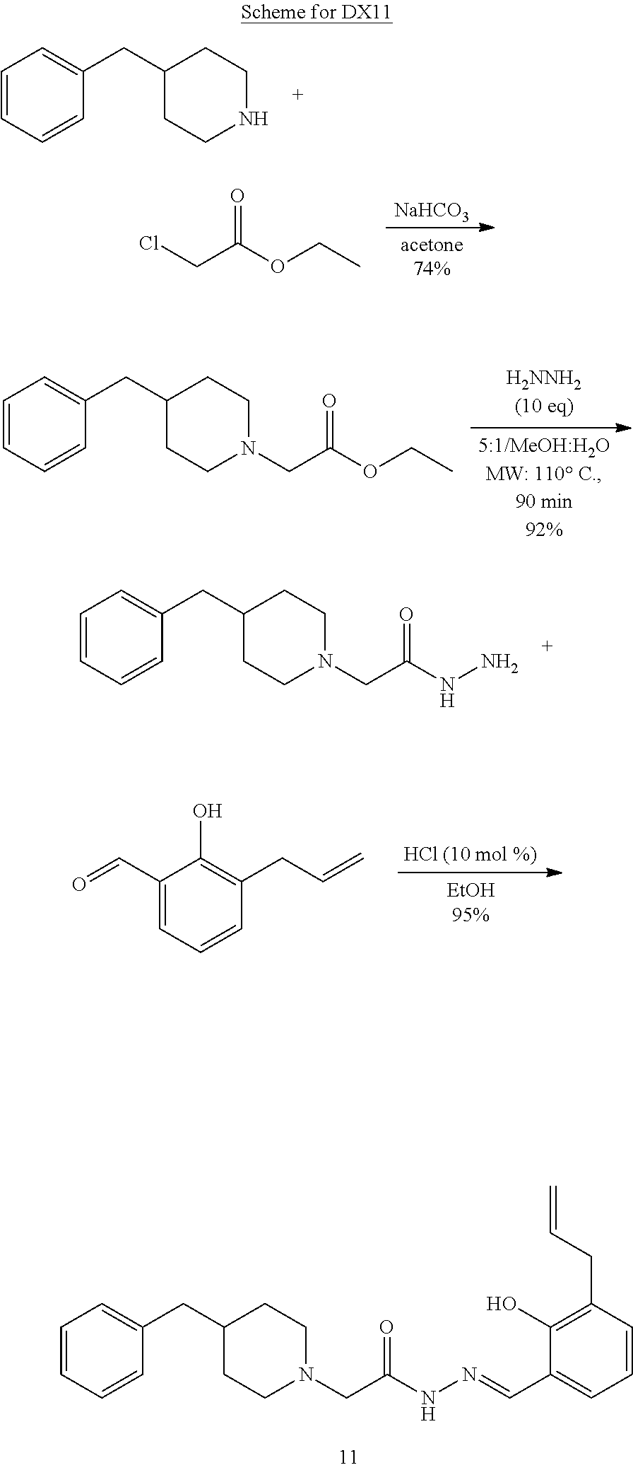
C1CN(CC(NN=CC2=CC=CC(CC=C)=C2O)=O)CCC1CC1=CC=CC=C1.C1(C=O)=CC=CC(CC=C)=C1O.C1=CC=CC(CC2CCNCC2)=C1.ClCC(OCC)=O.[NaHCO3].C1=CC=CC(CC2CCN(CC(OCC)=O)CC2)=C1.C1=CC=CC(CC2CCN(CC(NN)=O)CC2)=C1
